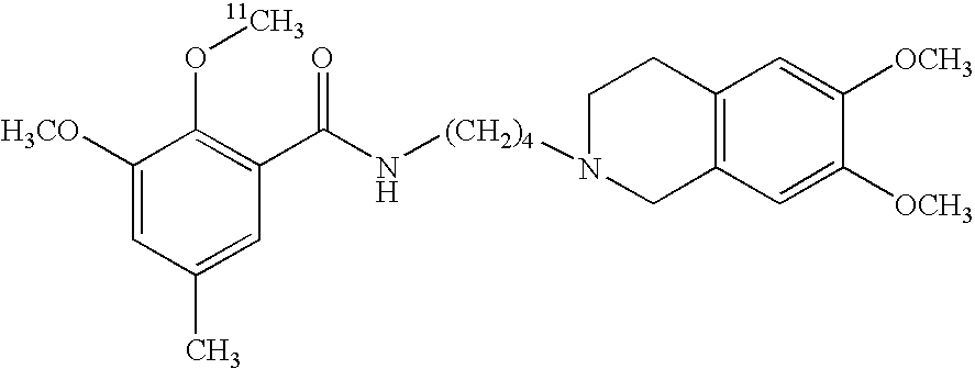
C1=C(C)C=C([H3CO])C(O[11CH3])=C1C(N[(CH2)4]N1CCC2=C(C1)C=C([OCH3])C([OCH3])=C2)=O
